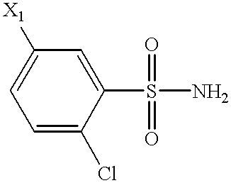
C1([X1])=CC=C(Cl)C(S(N)(=O)=O)=C1
